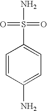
C1=CC(N)=CC=C1S(=O)(=O)N
